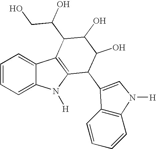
C1=CC=C2C(=C1)C1=C(N2[H])C(C2=CN([H])C3=C2C=CC=C3)C(O)C(O)C1C(CO)O
